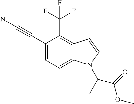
C1(C#CN)=CC=C2C(=C1C(F)(F)F)C=C(C)N2C(C)C(OC)=O
